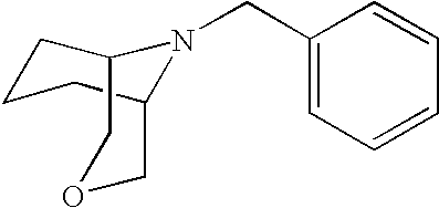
C1CCC2N(CC3=CC=CC=C3)C1COC2
